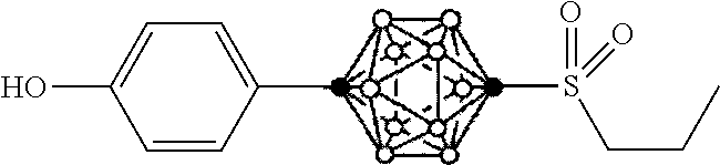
C1=CC(C)=CC=C1O.CS(CCC)(=O)=O
